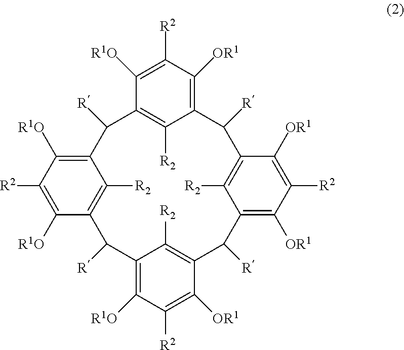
C12=C([R1O])C([R2])=C([OR1])C(=C1[R2])C([R])C1=C([OR1])C([R2])=C([OR1])C(=C1[R2])C([R])C1=C([OR1])C([R2])=C([R1O])C(=C1[R2])C([R])C1=C([R1O])C([R2])=C([R1O])C(=C1[R2])C2[R]
